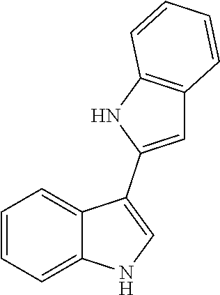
C1=CC=C2C(=C1)C(C1=CC3=C(N1)C=CC=C3)=CN2
